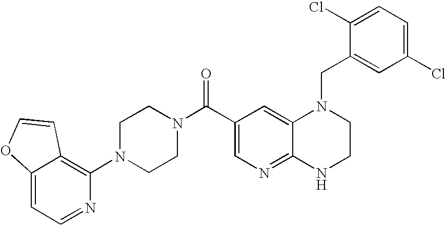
C12=NC=C(C(N3CCN(C4=C5C(=CC=N4)OC=C5)CC3)=O)C=C1N(CC1=CC(Cl)=CC=C1Cl)CCN2
